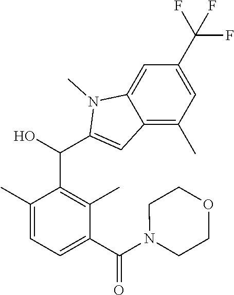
C1(C)=CC=C(C(N2CCOCC2)=O)C(C)=C1C(C1=CC2=C(C)C=C(C(F)(F)F)C=C2N1C)O
